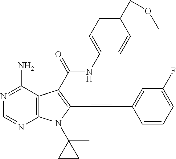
N1=C(N)C2=C(N=C1)N(C1(C)CC1)C(C#CC1=CC(F)=CC=C1)=C2C(NC1=CC=C(COC)C=C1)=O
